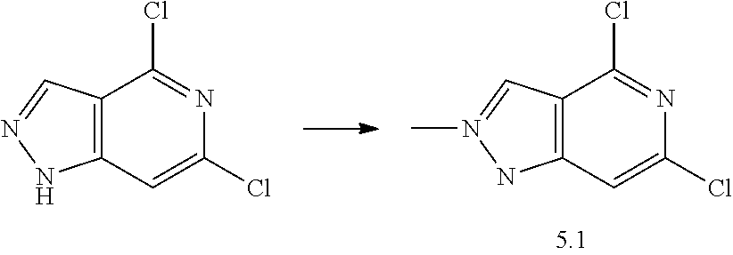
C12=C(C=C(Cl)N=C1Cl)NN(C)=C2.C12=C(C=C(Cl)N=C1Cl)NN=C2
